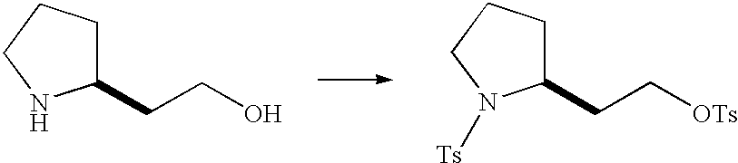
C1(CCO)CCCN1.C1(CC[OTs])CCCN1[Ts]
